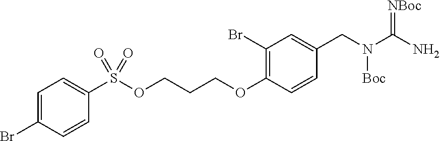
C1(Br)=C(OCCCOS(C2=CC=C(Br)C=C2)(=O)=O)C=CC(CN(C(=[NBoc])N)[Boc])=C1
